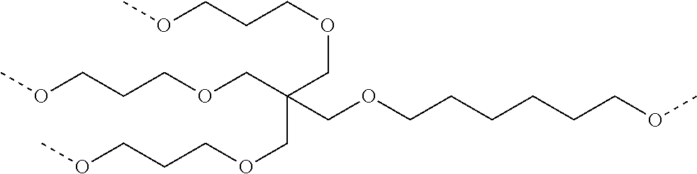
C(CCCCCOCC(COCCCOC)(COCCCOC)COCCCOC)OC
